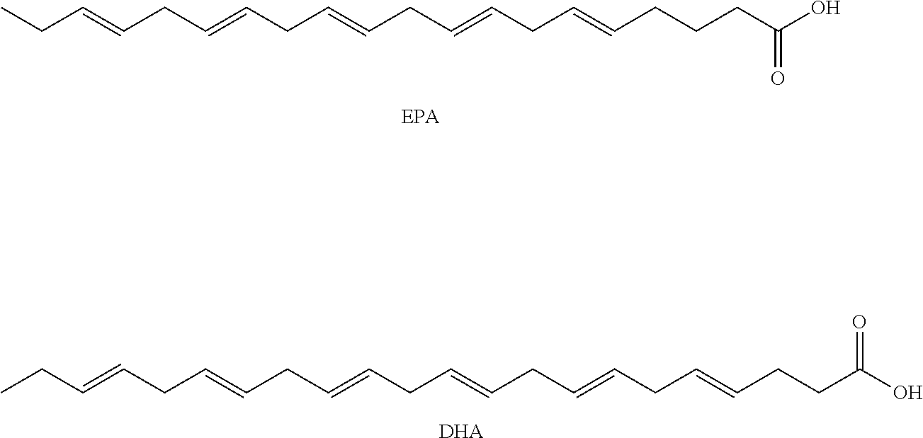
CCC=CCC=CCC=CCC=CCC=CCC=CCCC(O)=O.[DHA].CCC=CCC=CCC=CCC=CCC=CCCCC(O)=O
